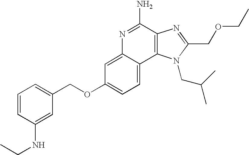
C1=C2C(=CC=C1OCC1=CC=CC(NCC)=C1)C1=C(C(N)=N2)N=C(COCC)N1CC(C)C
